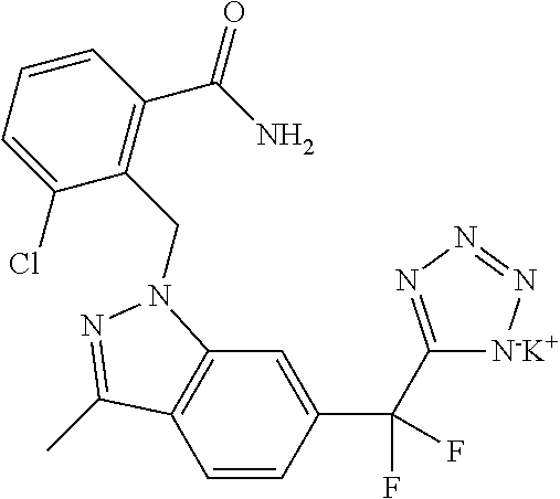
C1=CC(C(C2=NN=N[N-K+]2)(F)F)=CC2=C1C(C)=NN2CC1=C(C(N)=O)C=CC=C1Cl
